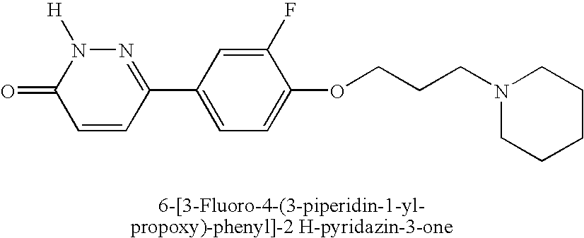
C1=CC(C2=CC=C(OCCCN3CCCCC3)C(F)=C2)=NN([H])C1=O
